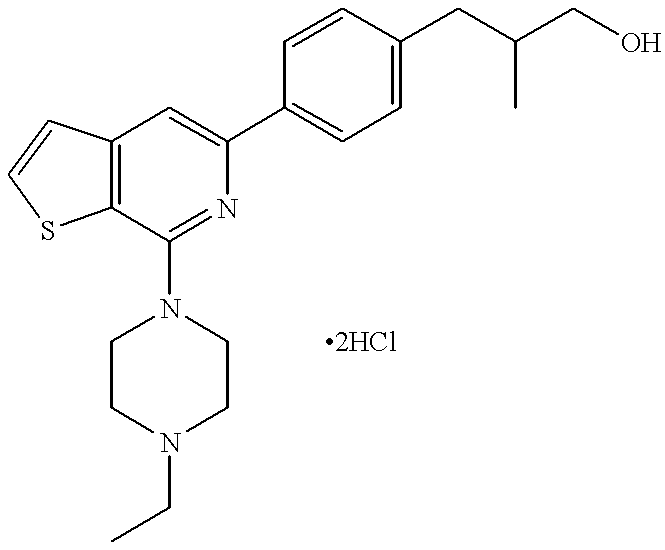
C12=C(C=C(C3=CC=C(CC(CO)C)C=C3)N=C1N1CCN(CC)CC1)C=CS2
